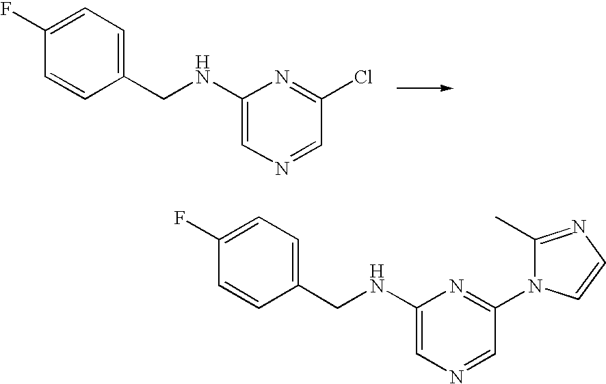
C1(CNC2=CN=CC(Cl)=N2)=CC=C(F)C=C1.C1(CNC2=CN=CC(N3C(C)=NC=C3)=N2)=CC=C(F)C=C1
